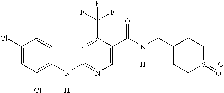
N1=C(C(F)(F)F)C(C(N(CC2CCS(=O)(=O)CC2)[H])=O)=CN=C1N(C1=C(Cl)C=C(Cl)C=C1)[H]
